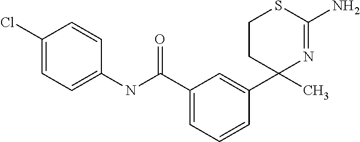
C1CC(C2=CC(C(NC3=CC=C(Cl)C=C3)=O)=CC=C2)(C)N=C(N)S1
